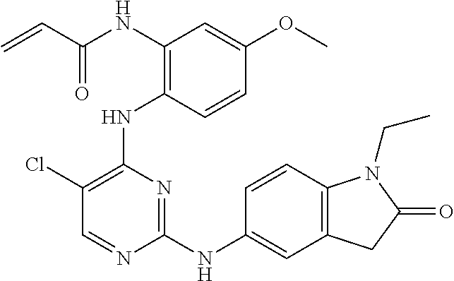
N(C1=C(NC2=C(Cl)C=NC(NC3=CC4=C(C=C3)N(CC)C(=O)C4)=N2)C=CC(OC)=C1)C(C=C)=O
